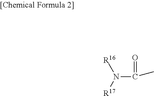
N(C(C)=O)([R17])[R16]
